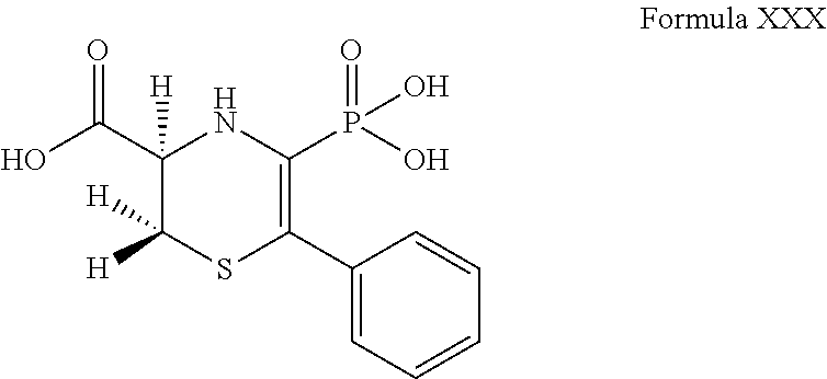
C1(C(O)=O)([H])C([H])([H])SC(C2=CC=CC=C2)=C(P(O)(=O)O)N1
